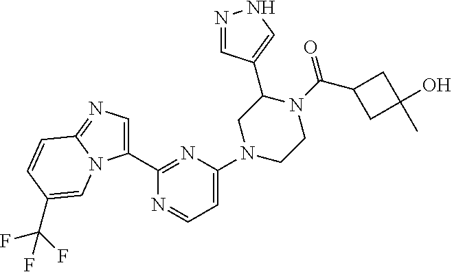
N1=CC(C2CN(C3=CC=NC(C4=CN=C5N4C=C(C(F)(F)F)C=C5)=N3)CCN2C(C2CC(C)(O)C2)=O)=CN1
